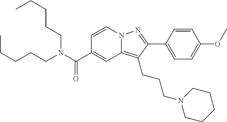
C1=CN2C(=C(CCCN3CCCCC3)C(C3=CC=C(OC)C=C3)=N2)C=C1C(N(CCCCC)CCCCC)=O
